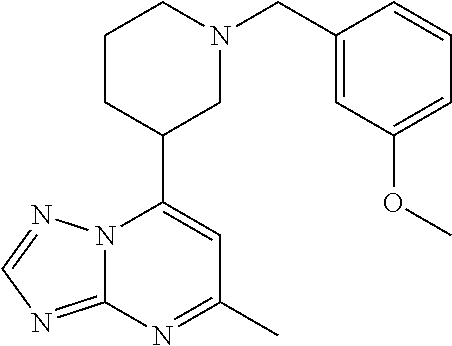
N12C(=NC=N1)N=C(C)C=C2C1CN(CC2=CC(OC)=CC=C2)CCC1
